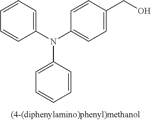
C1(N(C2=CC=CC=C2)C2=CC=C(CO)C=C2)=CC=CC=C1
